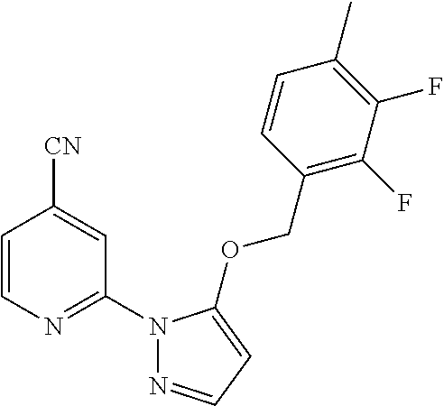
C1=CN=C(N2N=CC=C2OCC2=C(F)C(F)=C(C)C=C2)C=C1[CN]
